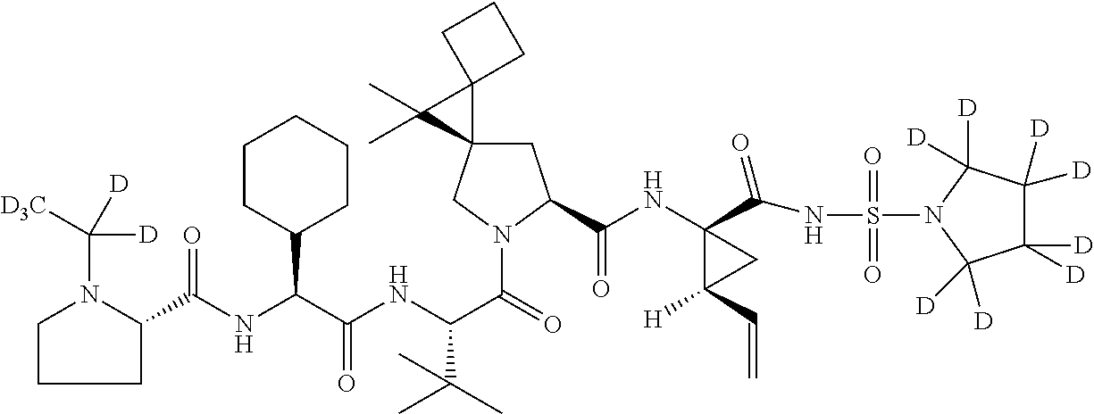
C1N(C([D3C])([D])[D])C(C(NC(C(NC(C(=O)N2CC3(CC2C(NC2(C(=O)NS(=O)(=O)N4C([D])([D])C([D])([D])C([D])([D])C4([D])[D])C(C=C)([H])C2)=O)C2(C3(C)C)CCC2)C(C)(C)C)=O)C2CCCCC2)=O)CC1
